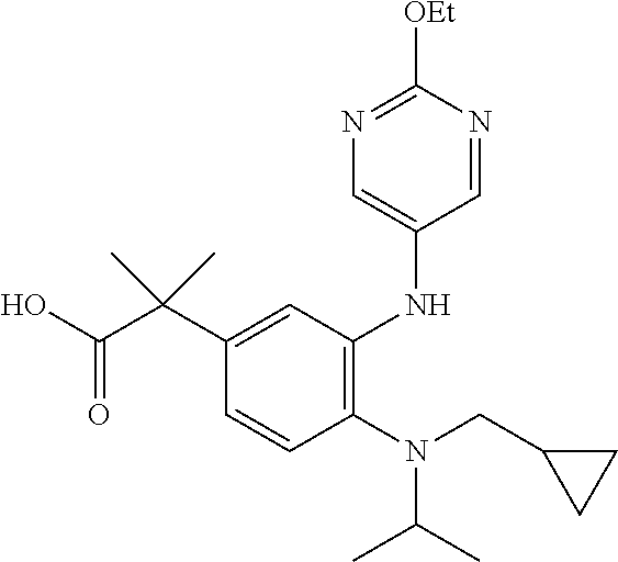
C1=CC(N(CC2CC2)C(C)C)=C(NC2=CN=C([OEt])N=C2)C=C1C(C(O)=O)(C)C
